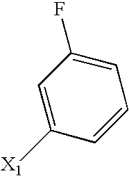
C1=C(F)C=C([X1])C=C1
